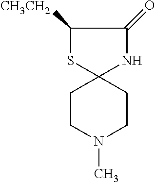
C1CN(C)CCC12NC(=O)C([CH3CH2])S2
